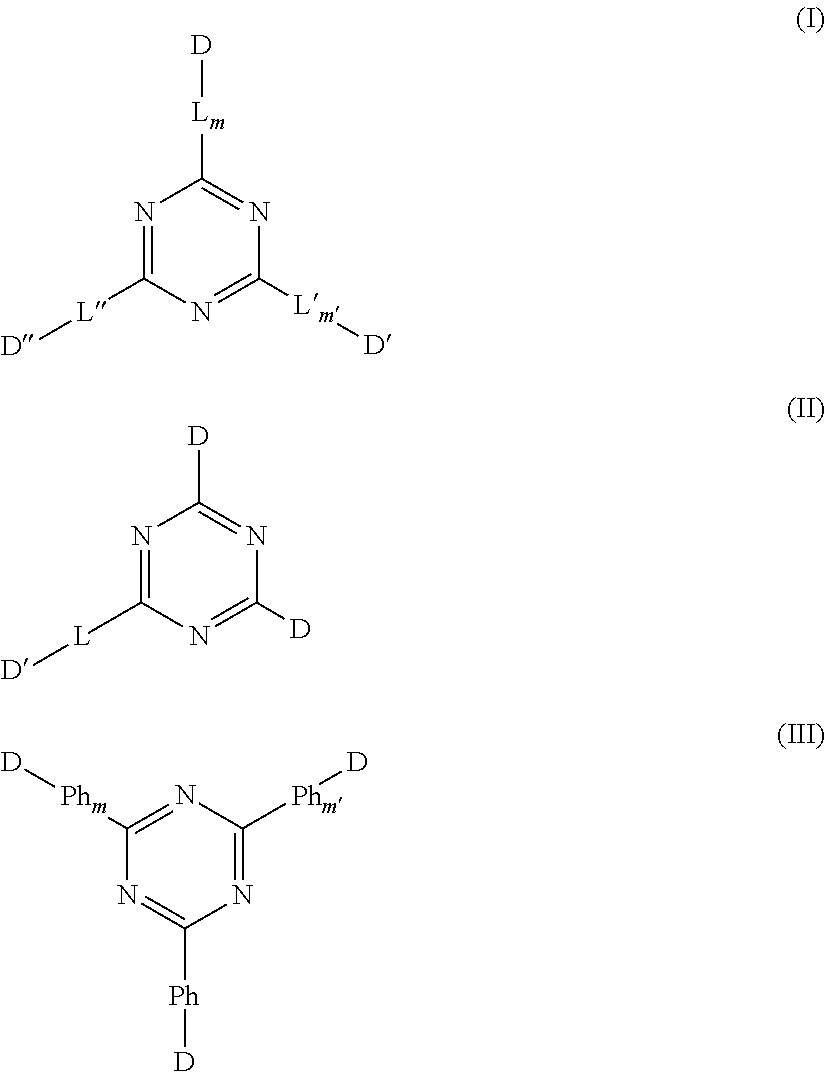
N1=C([L][D])N=C([Lm][D])N=C1[Lm][D].N1=C([L][D])N=C([D])N=C1[D].N1=C([Phm][D])N=C([Phm][D])N=C1[Ph][D]
